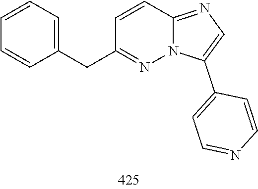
N1=C(CC2=CC=CC=C2)C=CC2=NC=C(C3=CC=NC=C3)N12
